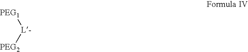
[PEG1][L-][PEG2]
